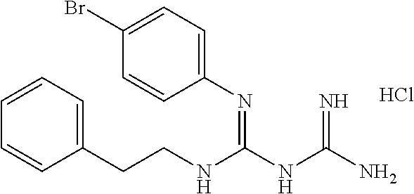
Cl.C(CNC(NC(N)=N)=NC1=CC=C(Br)C=C1)C1=CC=CC=C1
